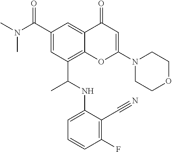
C12=C(C(NC3=CC=CC(F)=C3C#N)C)C=C(C(N(C)C)=O)C=C1C(=O)C=C(N1CCOCC1)O2
